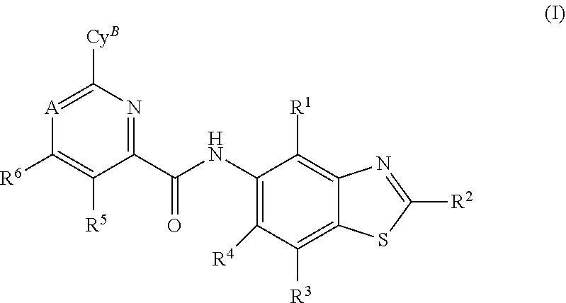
C1(NC(C2=NC([CyB])=[A]C([R6])=C2[R5])=O)=C([R4])C([R3])=C2C(=C1[R1])N=C([R2])S2
